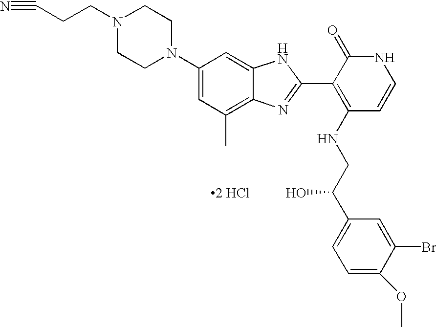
[2 HCl].N1(CCC#N)CCN(C2=CC(C)=C3C(=C2)NC(C2=C(NCC(C4=CC=C(OC)C(Br)=C4)O)C=CNC2=O)=N3)CC1
